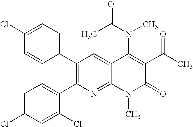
C1(Cl)=CC=C(C2=C(C3=CC=C(Cl)C=C3Cl)N=C3C(=C2)C(N(C(C)=O)C)=C(C(C)=O)C(=O)N3C)C=C1
